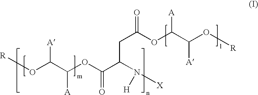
C(C(OC(C(O[R])[A])[A])=O)C(C(OC(C(O[R])[A])[A])=O)N([H])[X]
